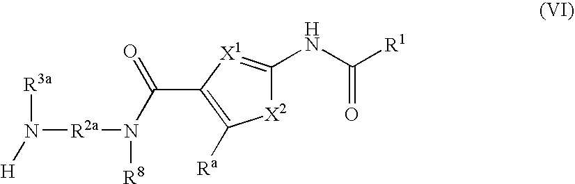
[X2]1C(NC([R1])=O)=[X1]C(C(N([R8])[R2a]N([R3a])[H])=O)=C1[Ra]
